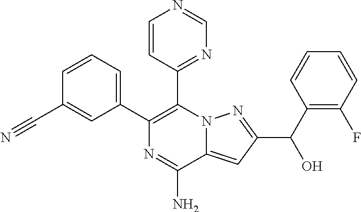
C1=CC=C(C2=C(C3=NC=NC=C3)N3C(=CC(C(C4=C(F)C=CC=C4)O)=N3)C(N)=N2)C=C1C#N
